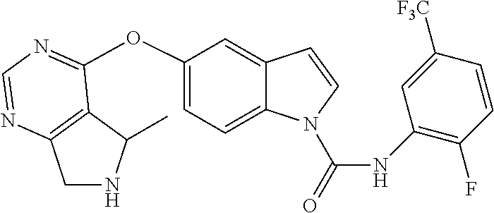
C12=C(N=CN=C1OC1=CC=C3C(=C1)C=CN3C(=O)NC1=C(F)C=CC([F3C])=C1)CNC2C
